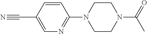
N#CC1=CN=C(N2CCN(C(=O)C)CC2)C=C1
